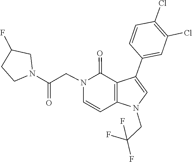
C1(Cl)=C(Cl)C=C(C2=CN(CC(F)(F)F)C3=C2C(=O)N(CC(N2CCC(F)C2)=O)C=C3)C=C1
